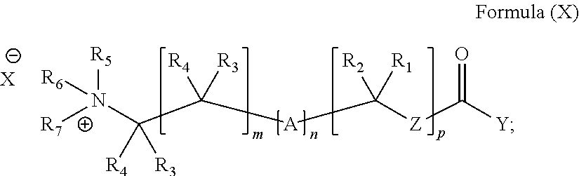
[R7][N+](C(C([A]C([Z]C([Y])=O)([R2])[R1])([R4])[R3])([R4])[R3])([R5])[R6].[X]
